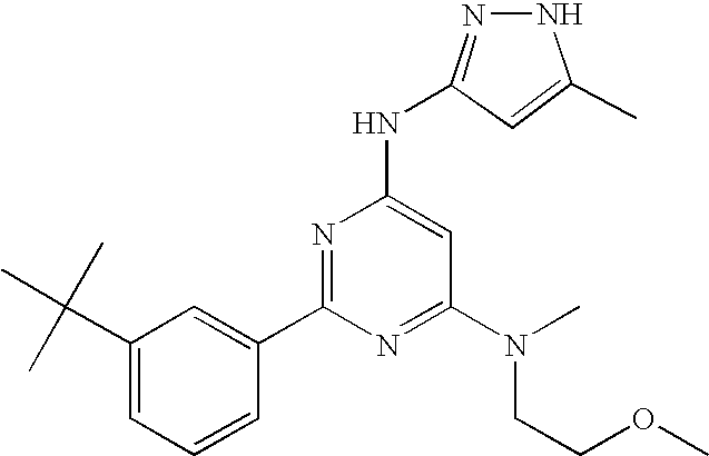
C1(C(C)(C)C)=CC=CC(C2=NC(NC3=NNC(C)=C3)=CC(N(CCOC)C)=N2)=C1
